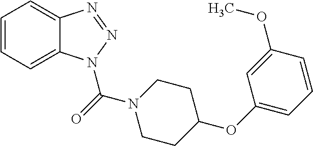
C1=CC=C2C(=C1)N=NN2C(=O)N1CCC(OC2=CC=CC(OC)=C2)CC1
